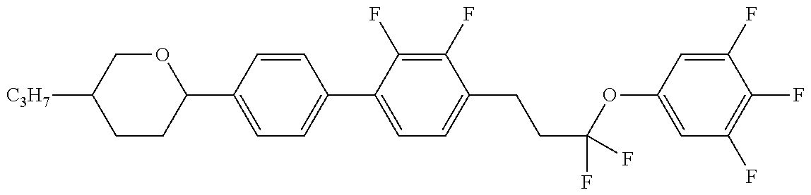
C1(C2=CC=C(C3=CC=C(CCC(OC4=CC(F)=C(F)C(F)=C4)(F)F)C(F)=C3F)C=C2)OCC([C3H7])CC1
